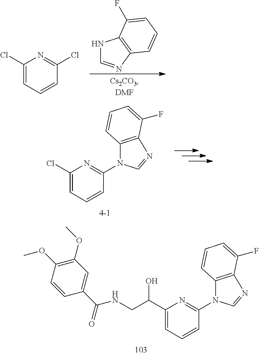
C1(C(CNC(C2=CC(OC)=C(OC)C=C2)=O)O)=CC=CC(N2C3=C(N=C2)C(F)=CC=C3)=N1.N1C=NC2=C1C(F)=CC=C2.C1(Cl)=CC=CC(Cl)=N1.C1(Cl)=CC=CC(N2C3=C(N=C2)C(F)=CC=C3)=N1
